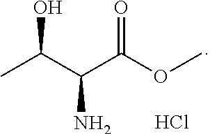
OC(C(N)C(OC)=O)C.Cl
